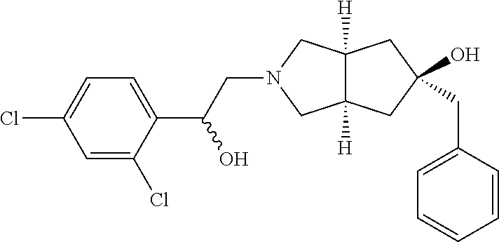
C12([H])C([H])(CC(CC3=CC=CC=C3)(O)C1)CN(CC(C1=CC=C(Cl)C=C1Cl)O)C2
